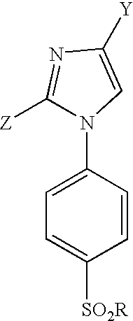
[Z]C1=NC([Y])=CN1C1=CC=C([SO2R])C=C1
